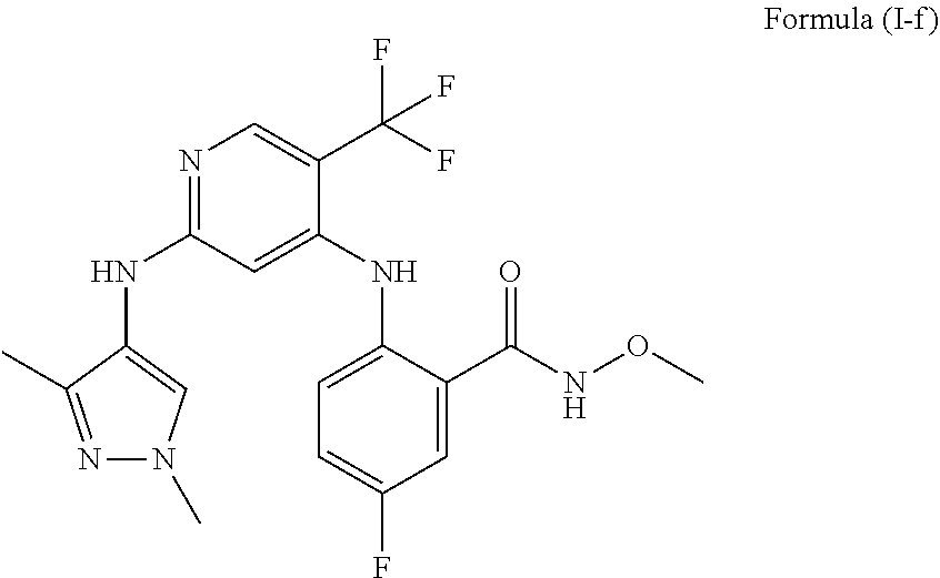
N1=C(NC2=CN(C)N=C2C)C=C(NC2=CC=C(F)C=C2C(NOC)=O)C(C(F)(F)F)=C1
